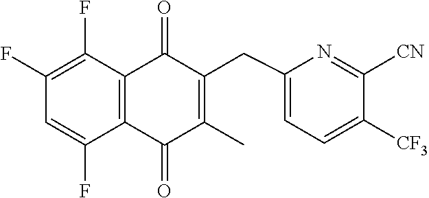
C1(F)=C(F)C2=C(C(F)=C1)C(=O)C(C)=C(CC1=CC=C([CF3])C([CN])=N1)C2=O
